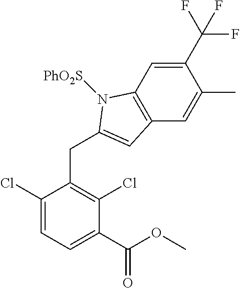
C1(C(OC)=O)=CC=C(Cl)C(CC2=CC3=C(C=C(C(F)(F)F)C(C)=C3)N2[PhO2S])=C1Cl
